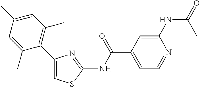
C1(C2=C(C)C=C(C)C=C2C)=CSC(NC(C2=CC=NC(NC(=O)C)=C2)=O)=N1
